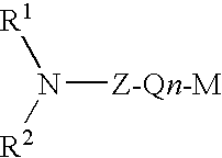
N([Z-Qn-M])([R2])[R1]
